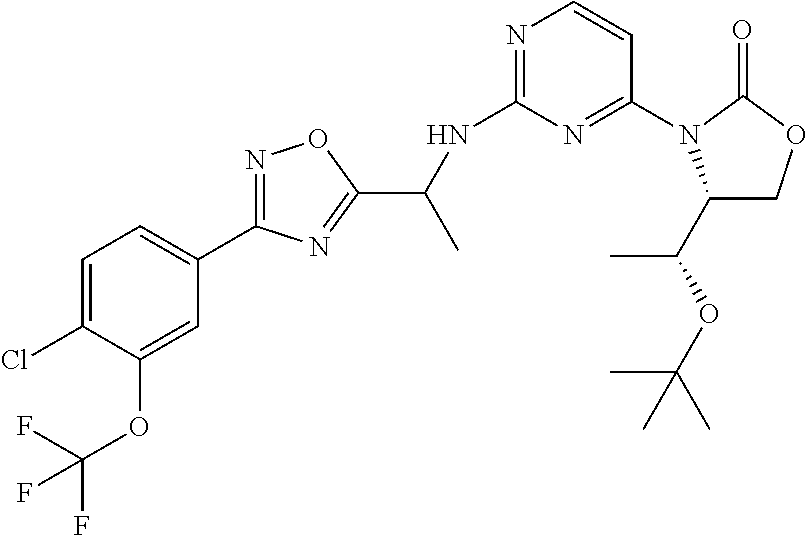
C1=C(Cl)C(OC(F)(F)F)=CC(C2=NOC(C(NC3=NC=CC(N4C(C(C)OC(C)(C)C)COC4=O)=N3)C)=N2)=C1
